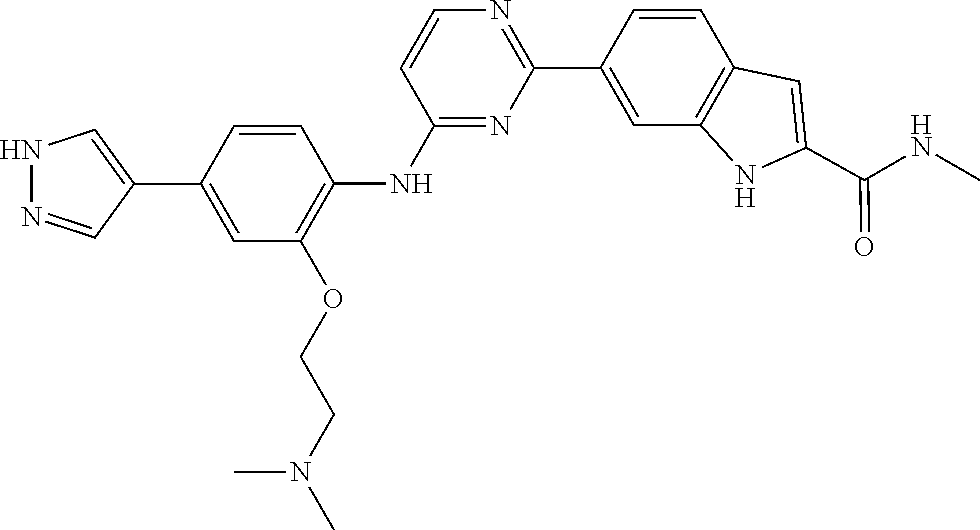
N(C)(C)CCOC1=C(NC2=NC(C3=CC4=C(C=C3)C=C(C(NC)=O)N4)=NC=C2)C=CC(C2=CNN=C2)=C1
